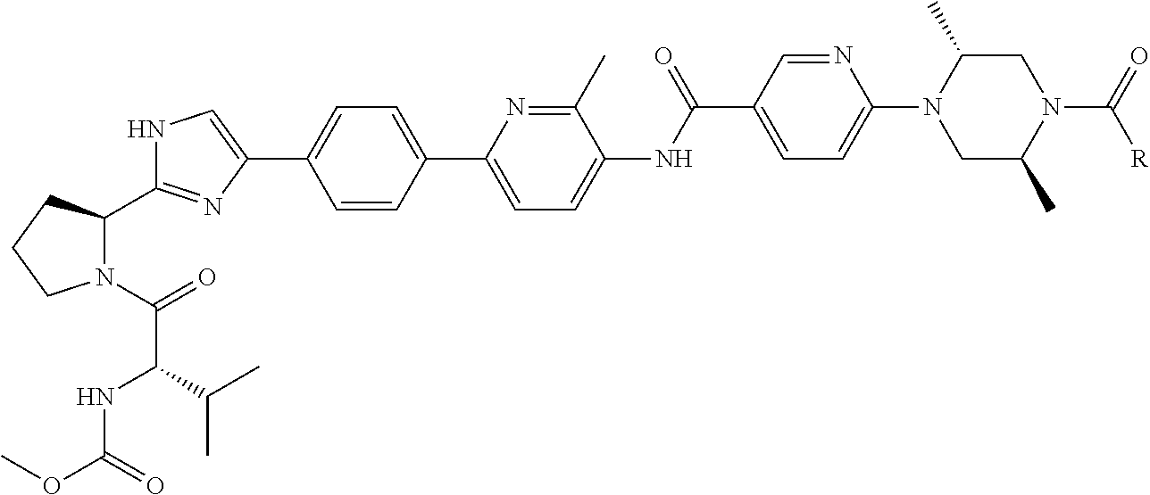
C1=CC(C2=CC=C(NC(C3=CC=C(N4CC(C)N(C(=O)[R])CC4C)N=C3)=O)C(C)=N2)=CC=C1C1=CNC(C2N(C(=O)C(NC(OC)=O)C(C)C)CCC2)=N1
